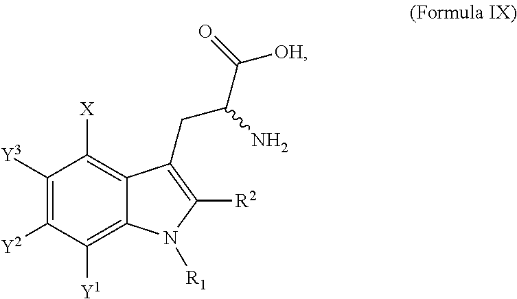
C1([Y3])=C([Y2])C([Y1])=C2C(=C1[X])C(CC(C([OH])=O)N)=C([R2])N2[R1]
